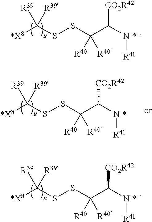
[*X8]C(SSC(C(N[R41])[CO2R42])([R40])[R40])([R39])[R39].*.[*X8]C(SSC(C(N[R41])[CO2R42])([R40])[R40])([R39])[R39].*.[*X8]C(SSC(C(N[R41])[CO2R42])([R40])[R40])([R39])[R39].*
